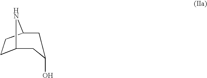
C12CCC(N1)CC(O)C2
